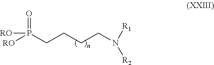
C(CCN([R2])[R1])CP([RO])([RO])=O
